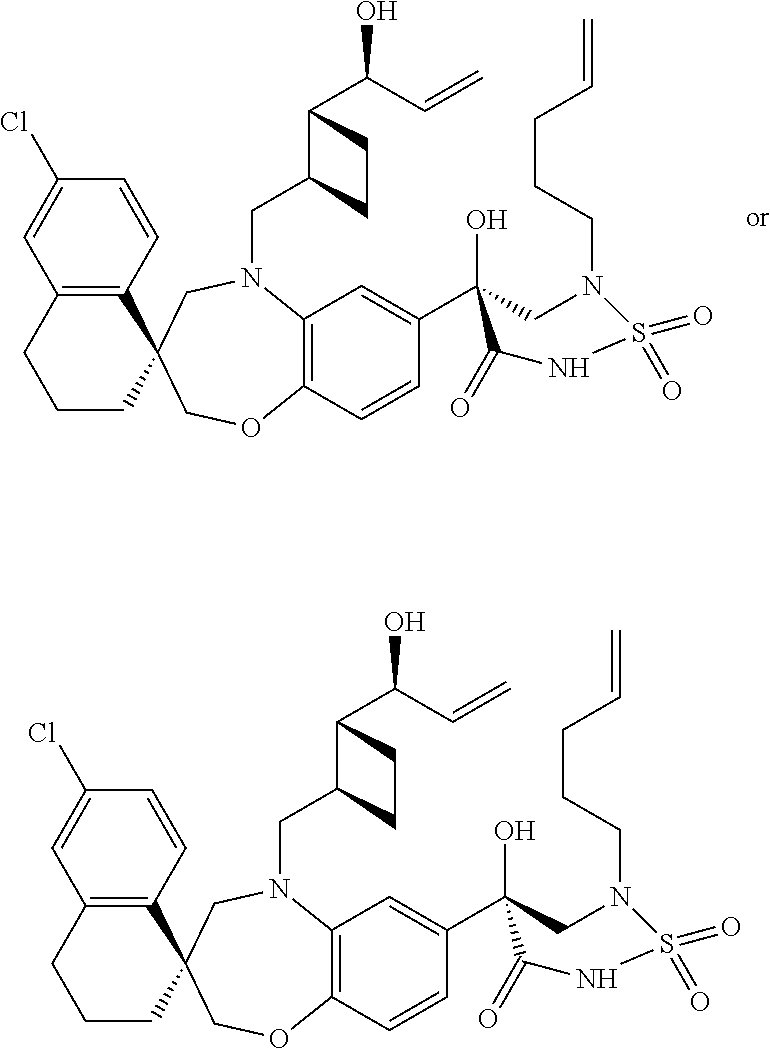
C12=C(C=CC(Cl)=C1)C1(CCC2)COC2=C(N(CC3C(C(C=C)O)CC3)C1)C=C(C1(O)CN(CCCC=C)S(=O)(=O)NC1=O)C=C2.C12=C(C=CC(Cl)=C1)C1(CCC2)COC2=C(N(CC3C(C(C=C)O)CC3)C1)C=C(C1(O)CN(CCCC=C)S(=O)(=O)NC1=O)C=C2
